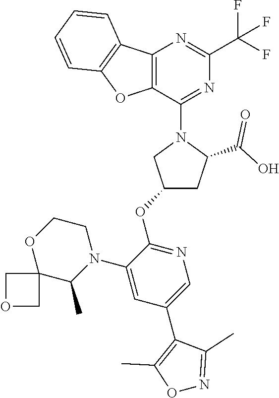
C12=C(C(N3CC(OC4=NC=C(C5=C(C)ON=C5C)C=C4N4CCOC5(C4C)COC5)CC3C(O)=O)=NC(C(F)(F)F)=N1)OC1=C2C=CC=C1
